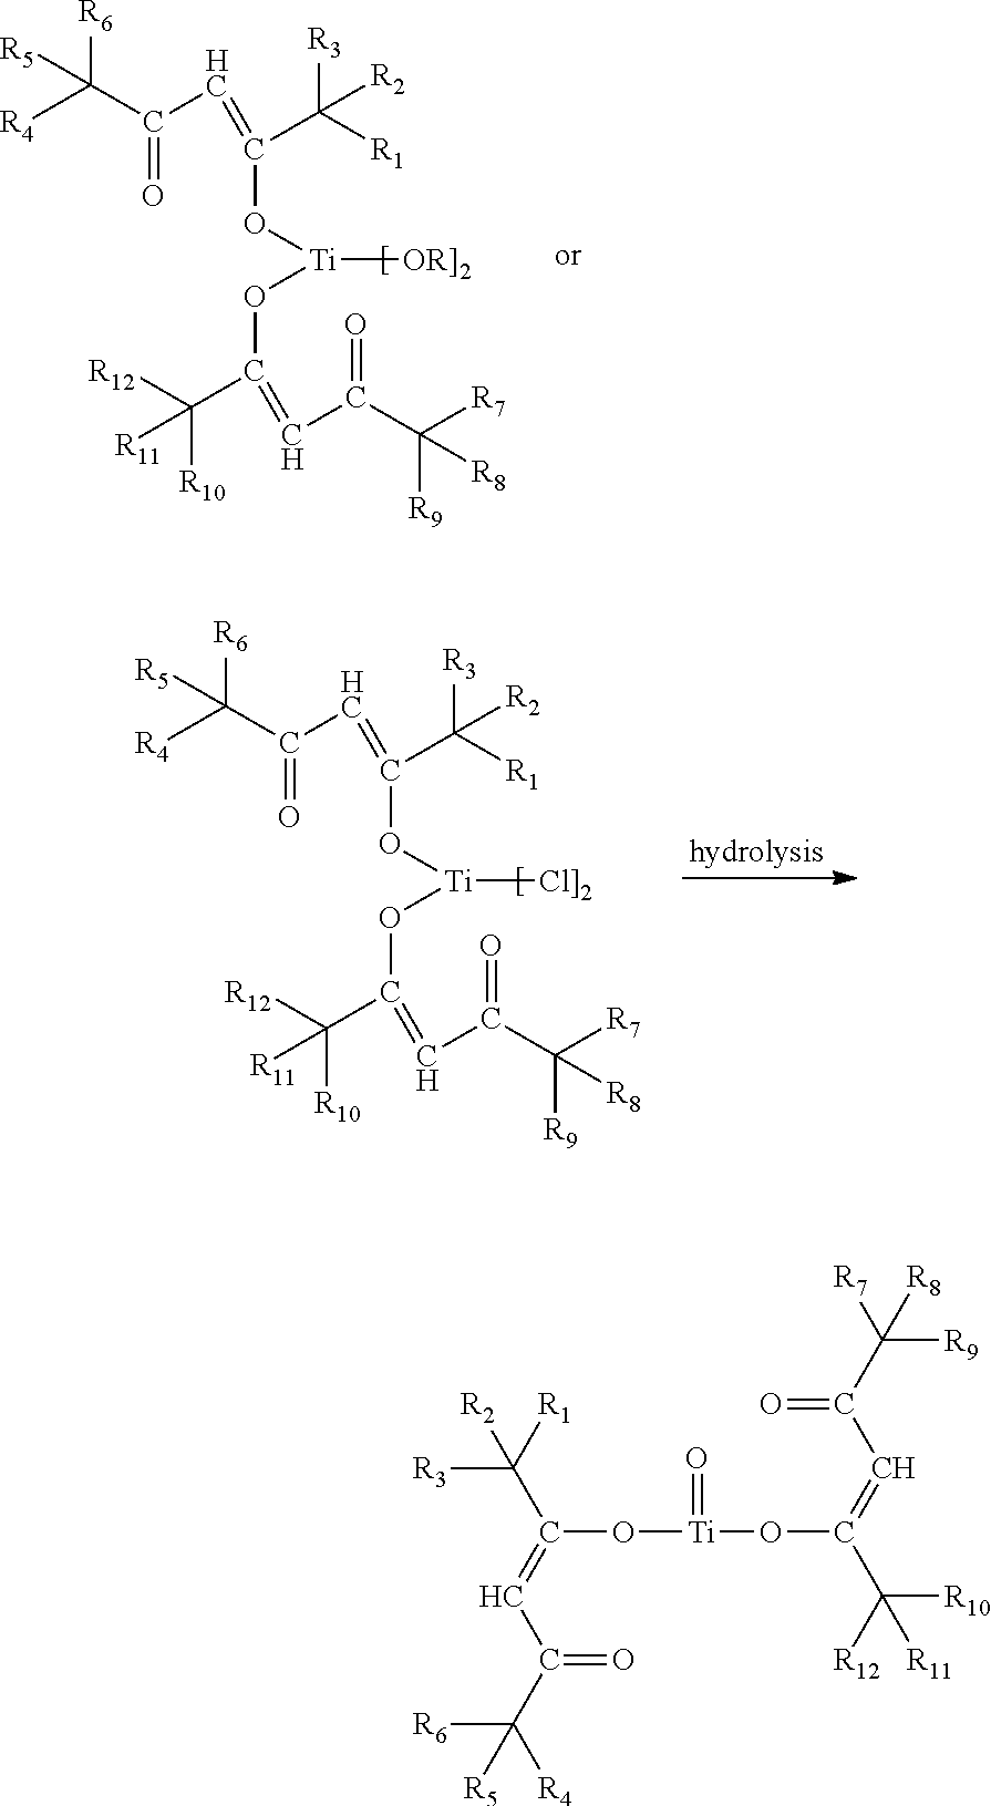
[R6]C(C(C=C(O[Ti](OC(C([R12])([R10])[R11])=CC(C([R7])([R9])[R8])=O)[OR]2])C([R1])([R3])[R2])=O)([R4])[R5].[R6]C(C(C=C(O[Ti](OC(C([R12])([R10])[R11])=CC(C([R7])([R9])[R8])=O)[Cl]2])C([R1])([R3])[R2])=O)([R4])[R5].O=[Ti](OC(=CC(=O)C([R6])([R4])[R5])C([R3])([R1])[R2])OC(=CC(=O)C([R9])([R7])[R8])C([R10])([R12])[R11]
